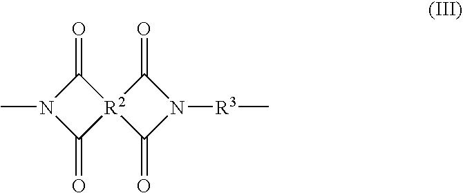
N1(C)C(=O)[R2]2(C1=O)C(=O)N([R3]C)C2=O
